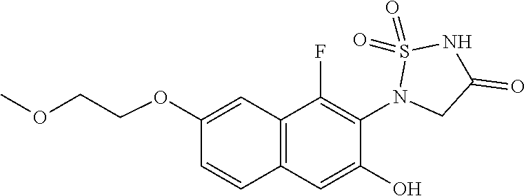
C12=C(C=C(O)C(N3CC(=O)NS3(=O)=O)=C1F)C=CC(OCCOC)=C2
